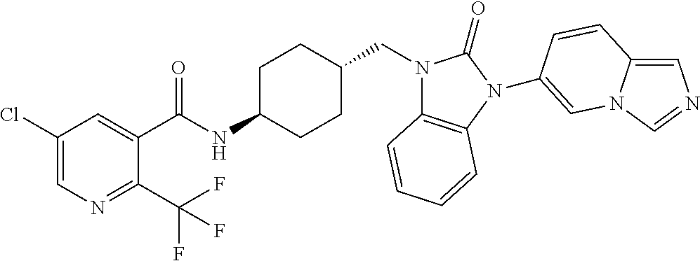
C1(Cl)=CN=C(C(F)(F)F)C(C(NC2CCC(CN3C4=C(N(C5=CN6C(=CN=C6)C=C5)C3=O)C=CC=C4)CC2)=O)=C1
